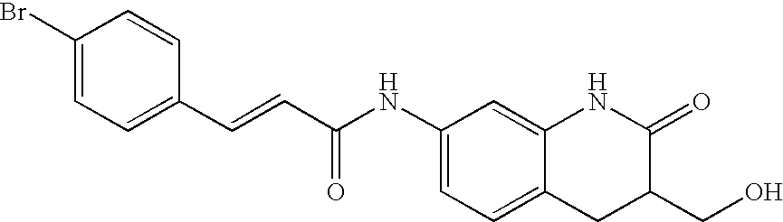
C(=CC(=O)NC1=CC=C2C(=C1)NC(=O)C(CO)C2)C1=CC=C(Br)C=C1
